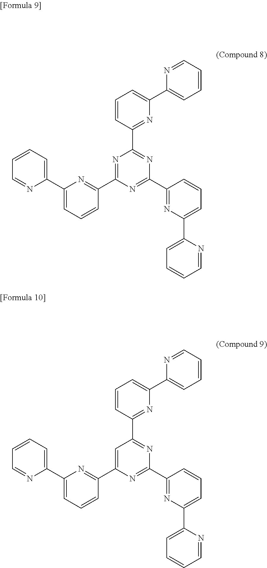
N1=CC=CC=C1C1=CC=CC(C2=NC(C3=NC(C4=CC=CC=N4)=CC=C3)=NC(C3=NC(C4=CC=CC=N4)=CC=C3)=N2)=N1.N1=CC=CC=C1C1=CC=CC(C2=NC(C3=NC(C4=CC=CC=N4)=CC=C3)=NC(C3=NC(C4=CC=CC=N4)=CC=C3)=C2)=N1
